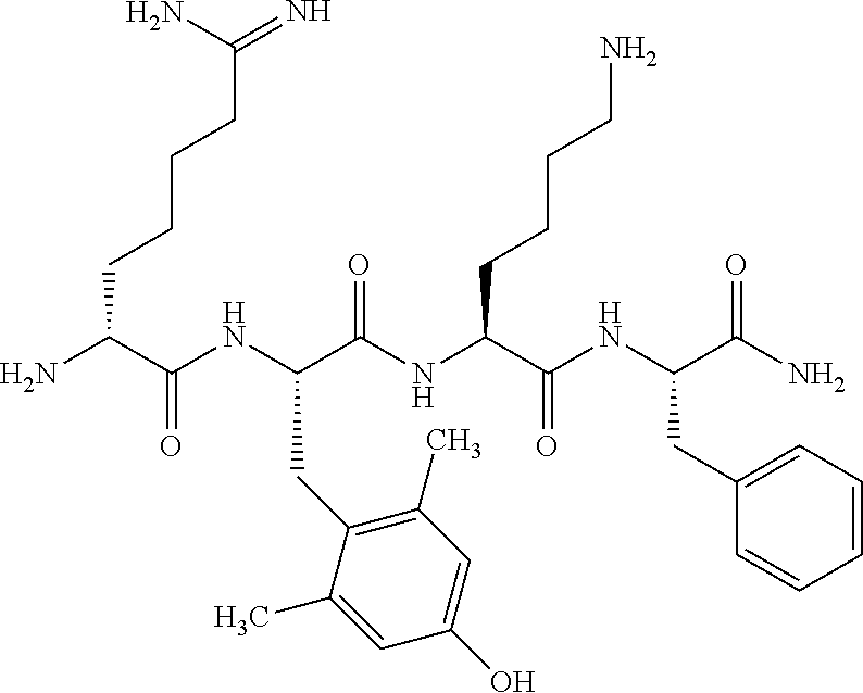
NC(C(NC(C(NC(C(NC(C(N)=O)CC1=CC=CC=C1)=O)CCCCN)=O)CC1=C(C)C=C(O)C=C1C)=O)CCCCC(=N)N
